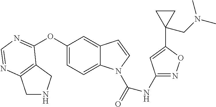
C1(OC2=NC=NC3=C2CNC3)=CC=C2C(=C1)C=CN2C(=O)NC1=NOC(C2(CN(C)C)CC2)=C1
